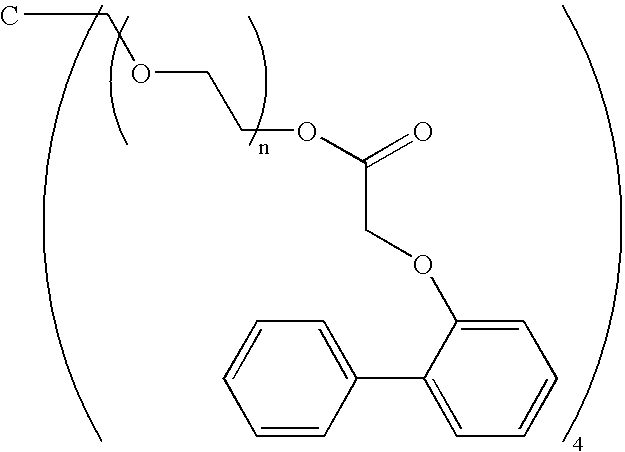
CCOCCOC(=O)COC1=CC=CC=C1C1=CC=CC=C1
